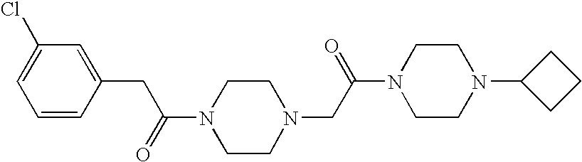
C(=O)(N1CCN(CC(N2CCN(C3CCC3)CC2)=O)CC1)CC1=CC(Cl)=CC=C1
